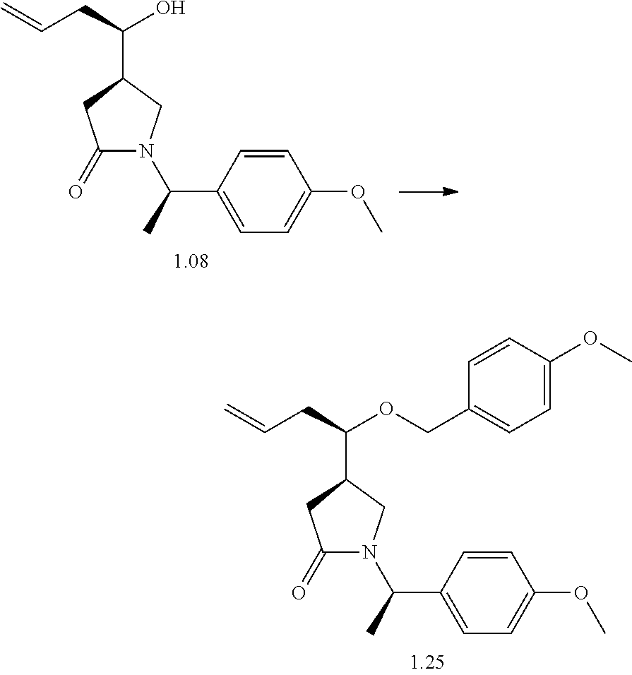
C1(=O)N(C(C)C2=CC=C(OC)C=C2)CC(C(CC=C)O)C1.C1(=O)N(C(C)C2=CC=C(OC)C=C2)CC(C(CC=C)OCC2=CC=C(OC)C=C2)C1
